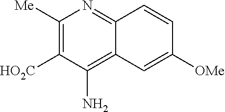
C12=C(N)C([HO2C])=C([Me])N=C1C=CC([OMe])=C2
